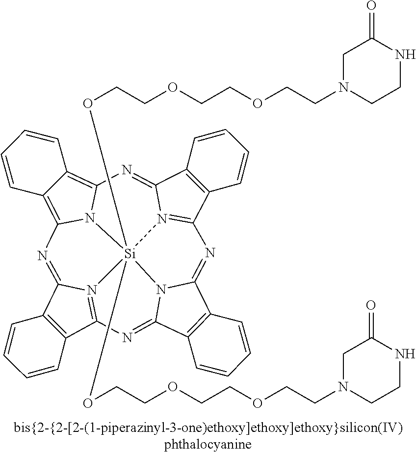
C12=C(C3=N4C1=NC1=C5C(=C6N1[Si]41(OCCOCCOCCN4CC(=O)NCC4)(OCCOCCOCCN4CC(=O)NCC4)N4=C(C7=C(C4=N6)C=CC=C7)N=C4C6=C(C(=N3)N41)C=CC=C6)C=CC=C5)C=CC=C2
